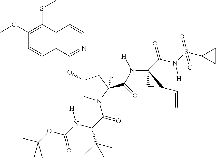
O(C1CN(C(=O)C(C(C)(C)C)N([H])C(OC(C)(C)C)=O)C(C(N(C2(C(N(S(C3CC3)(=O)=O)[H])=O)CC2C=C)[H])=O)([H])C1)C1=NC=CC2=C1C=CC(OC)=C2SC
